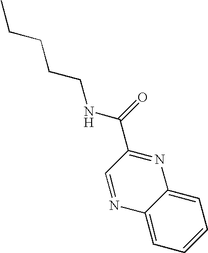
CCCCCNC(C1=NC2=CC=CC=C2N=C1)=O
